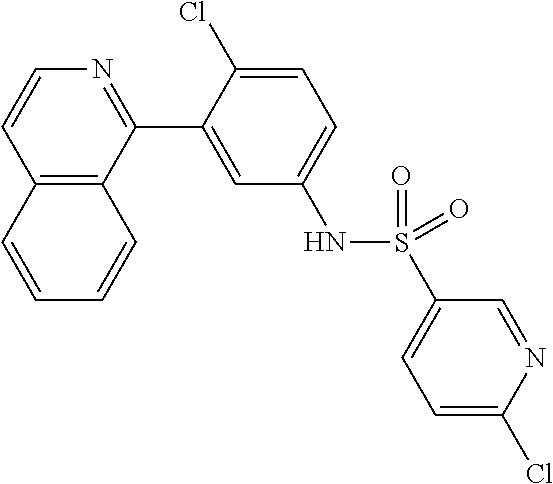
C12=C(C(C3=CC(NS(C4=CC=C(Cl)N=C4)(=O)=O)=CC=C3Cl)=NC=C1)C=CC=C2
